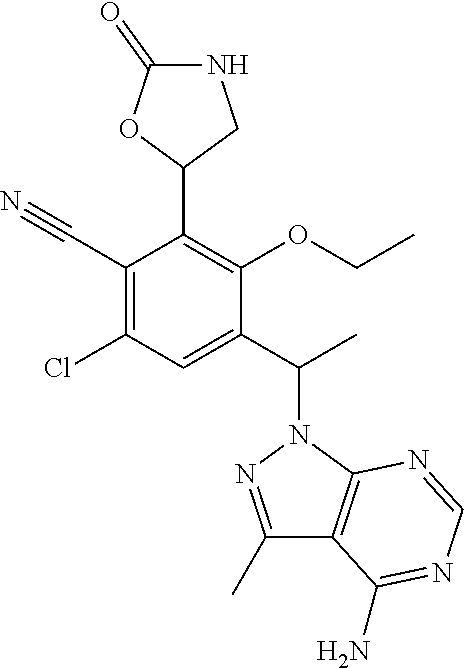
C1(C(C)N2N=C(C)C3=C2N=CN=C3N)=CC(Cl)=C(C#N)C(C2CNC(=O)O2)=C1OCC
